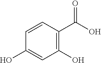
OC(C1=C(O)C=C(O)C=C1)=O
